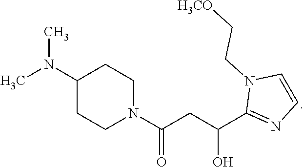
CN(C)C1CCN(C(CC(C2=NC=CN2CC[H3CO])O)=O)CC1
